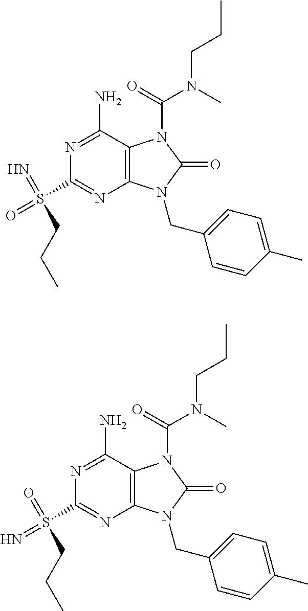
N1=C(N)C2=C(N=C1S(=O)(=N)CCC)N(CC1=CC=C(C)C=C1)C(=O)N2C(=O)N(C)CCC.N1=C(N)C2=C(N=C1S(=N)(=O)CCC)N(CC1=CC=C(C)C=C1)C(=O)N2C(=O)N(C)CCC
